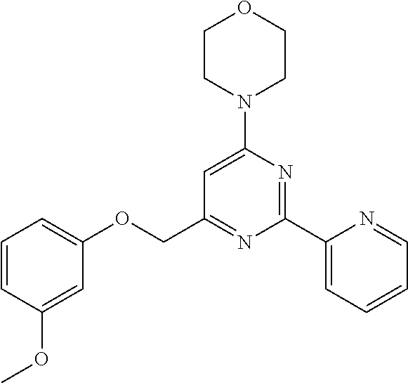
C1CN(C2=CC(COC3=CC=CC(OC)=C3)=NC(C3=CC=CC=N3)=N2)CCO1
